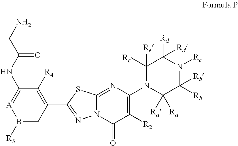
C1([R4])=C(C2=NN3C(=NC(N4C([Ra])([Ra])C([Rb])([Rb])N([Rc])C([Rd])([Rd])C4([Re])[Re])=C([R2])C3=O)S2)C=B([R3])[A]=C1NC(CN)=O
